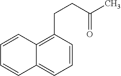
C1=CC(CCC(=O)C)=C2C(=C1)C=CC=C2
